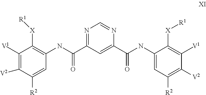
N1=C(C(NC2=C([X][R1])C([V1])=C([V2])C([R2])=C2)=O)C=C(C(NC2=CC([R2])=C([V2])C([V1])=C2[X][R1])=O)N=C1
